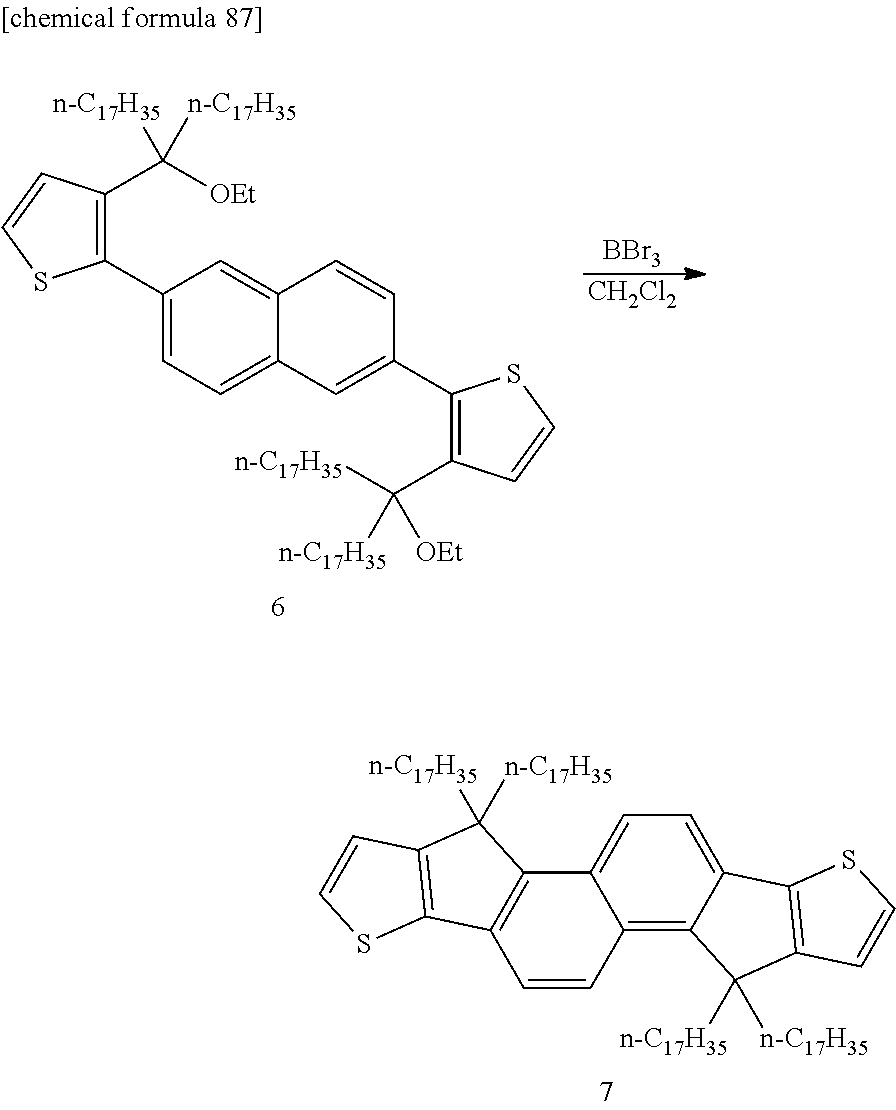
[BBr3].[CH2Cl2].C1(C2=C(C([OEt])([n-C17H35])[n-C17H35])C=CS2)=CC=C2C(=C1)C=CC(C1=C(C([n-C17H35])([n-C17H35])[OEt])C=CS1)=C2.C1=C2C(=C3C(=C1)C1=C(C3([n-C17H35])[n-C17H35])C=CS1)C=CC1=C2C([n-C17H35])([n-C17H35])C2=C1SC=C2
